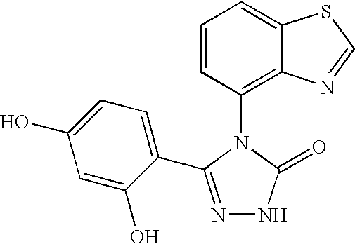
C1=CC(N2C(=O)NN=C2C2=CC=C(O)C=C2O)=C2C(=C1)SC=N2
